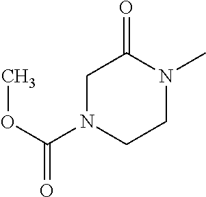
C1N(C(OC)=O)CCN(C)C1=O
